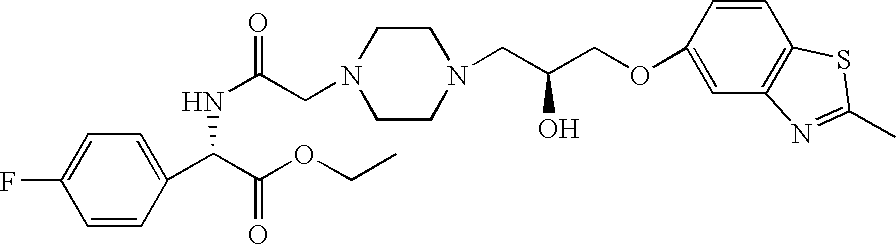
C1(F)=CC=C(C(C(OCC)=O)NC(CN2CCN(CC(COC3=CC4=C(C=C3)SC(C)=N4)O)CC2)=O)C=C1
